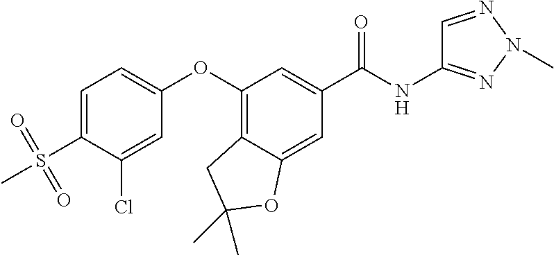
C1=C(S(=O)(=O)C)C(Cl)=CC(OC2=C3C(=CC(C(NC4=NN(C)N=C4)=O)=C2)OC(C)(C)C3)=C1
